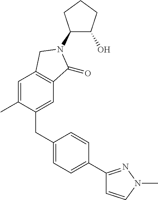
C1=C(C)C(CC2=CC=C(C3=NN(C)C=C3)C=C2)=CC2=C1CN(C1C(O)CCC1)C2=O
